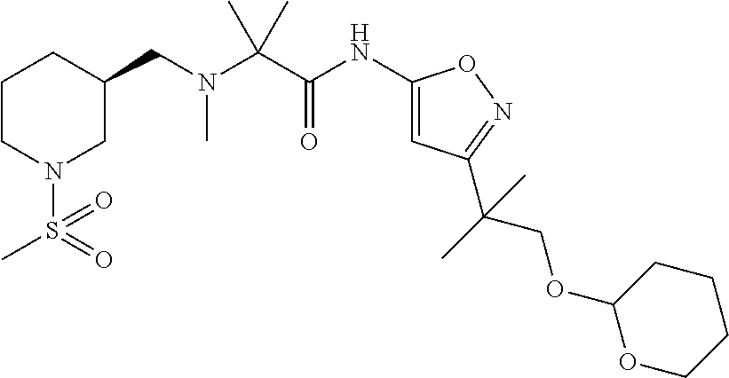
N(C(C(NC1=CC(C(C)(COC2OCCCC2)C)=NO1)=O)(C)C)(CC1CCCN(S(C)(=O)=O)C1)C
